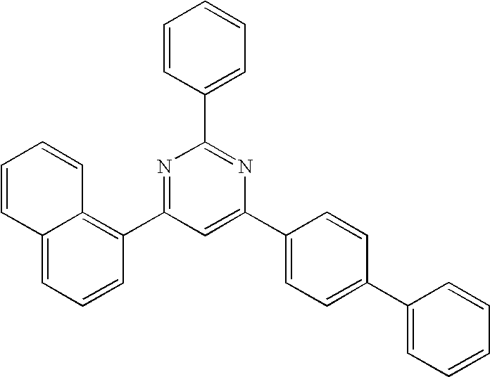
C12=CC=CC(C3=NC(C4=CC=CC=C4)=NC(C4=CC=C(C5=CC=CC=C5)C=C4)=C3)=C1C=CC=C2
